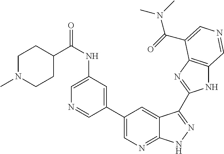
C1(NC(=O)C2CCN(C)CC2)=CN=CC(C2=CN=C3C(=C2)C(C2=NC4=C(N2)C=NC=C4C(=O)N(C)C)=NN3)=C1
